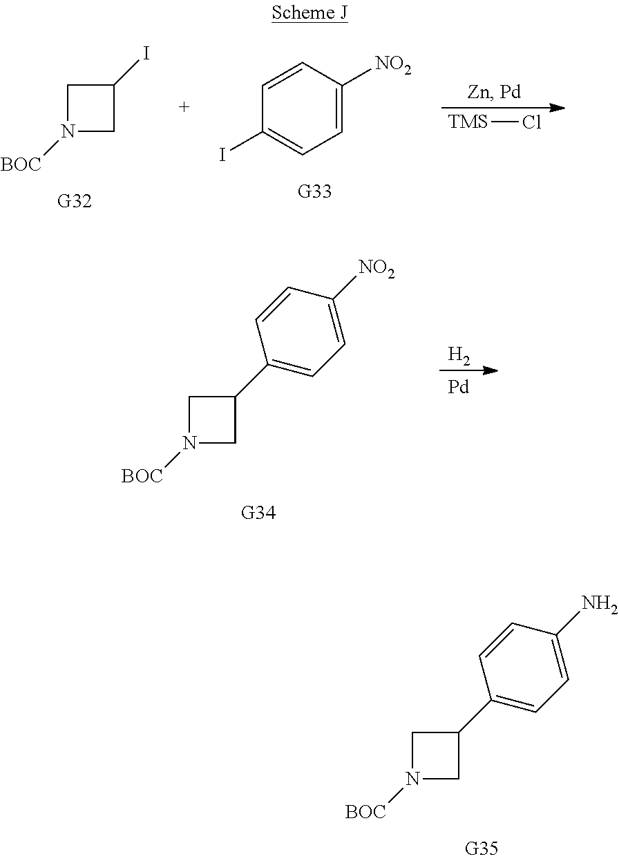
C1N([BOC])CC1C1=CC=C(N)C=C1.C1N([BOC])CC1I.C1=C([NO2])C=CC(I)=C1.[TMS]Cl.C1N([BOC])CC1C1=CC=C([NO2])C=C1.[H2].[Pd]
